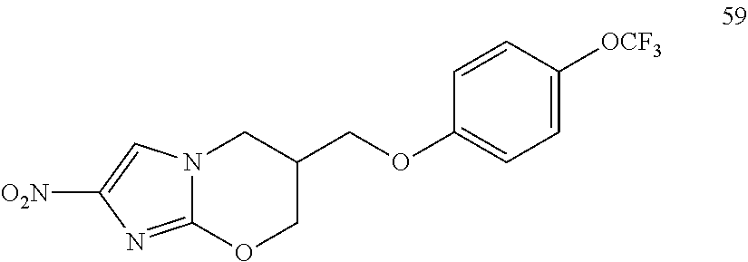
C12=NC([O2N])=CN1CC(COC1=CC=C([OCF3])C=C1)CO2
